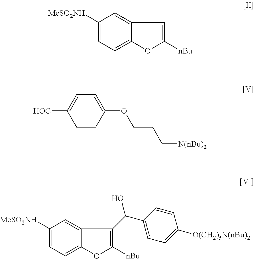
C12=CC([MeSO2NH])=CC=C1OC([nBu])=C2C(C1=CC=C([O(CH2)3N(nBu)2])C=C1)O.C12=CC([MeSO2NH])=CC=C1OC([nBu])=C2.[HOC]C1=CC=C(OCCC[N(nBu)2])C=C1
